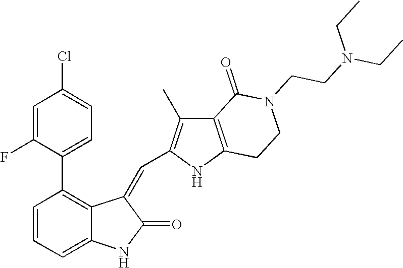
C1=CC=C2C(=C1C1=CC=C(Cl)C=C1F)C(=CC1=C(C)C3=C(N1)CCN(CCN(CC)CC)C3=O)C(=O)N2
